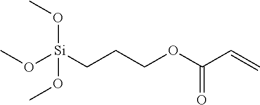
CO[Si](CCCOC(C=C)=O)(OC)OC
